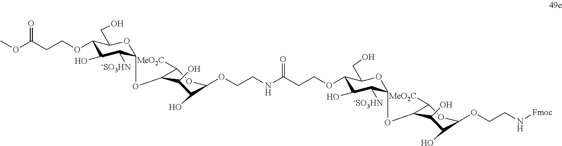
C1(OCCC(OC)=O)C(O)C([-SO3HN])C(OC2C([MeO2C])OC(OCCNC(CCOC3C(O)C([-SO3HN])C(OC4C([MeO2C])OC(OCCN[Fmoc])C(O)C4O)OC3CO)=O)C(O)C2O)OC1CO
